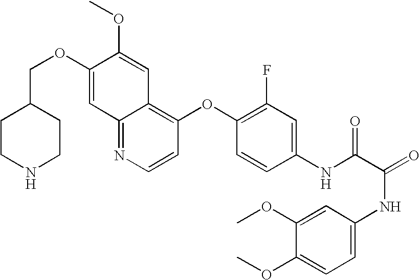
C12=NC=CC(OC3=C(F)C=C(NC(C(NC4=CC=C(OC)C(OC)=C4)=O)=O)C=C3)=C1C=C(OC)C(OCC1CCNCC1)=C2
